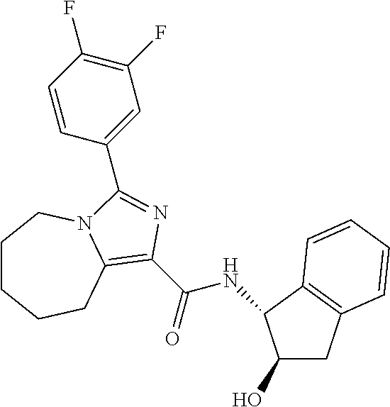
C1CCCC2=C(C(=O)NC3C(O)CC4=C3C=CC=C4)N=C(C3=CC(F)=C(F)C=C3)N2C1
